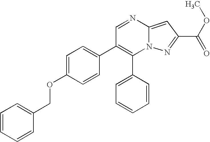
C1(C2=CC=CC=C2)=C(C2=CC=C(OCC3=CC=CC=C3)C=C2)C=NC2=CC(C(OC)=O)=NN12
